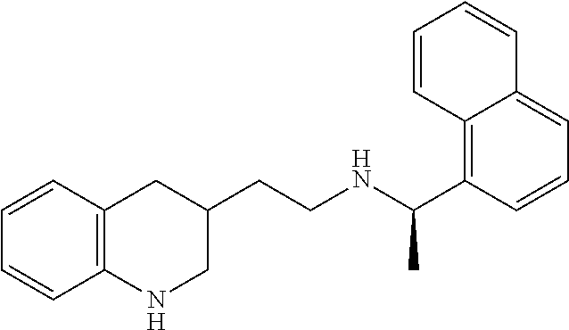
C1=CC2=C(C=C1)NCC(CCNC(C)C1=C3C(=CC=C1)C=CC=C3)C2
